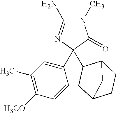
N1(C)C(N)=NC(C2=CC(C)=C([H3CO])C=C2)(C2CC3CCC2C3)C1=O
